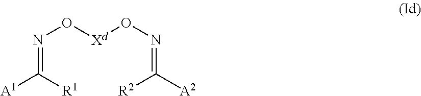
O([Xd]ON=C([A2])[R2])N=C([A1])[R1]
